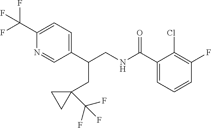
C1(C(CNC(C2=CC=CC(F)=C2Cl)=O)CC2(C(F)(F)F)CC2)=CC=C(C(F)(F)F)N=C1
